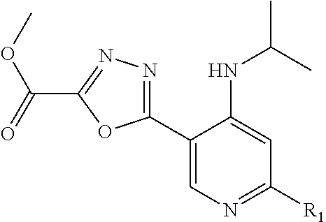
[R1]C1=NC=C(C2=NN=C(C(=O)OC)O2)C(NC(C)C)=C1
